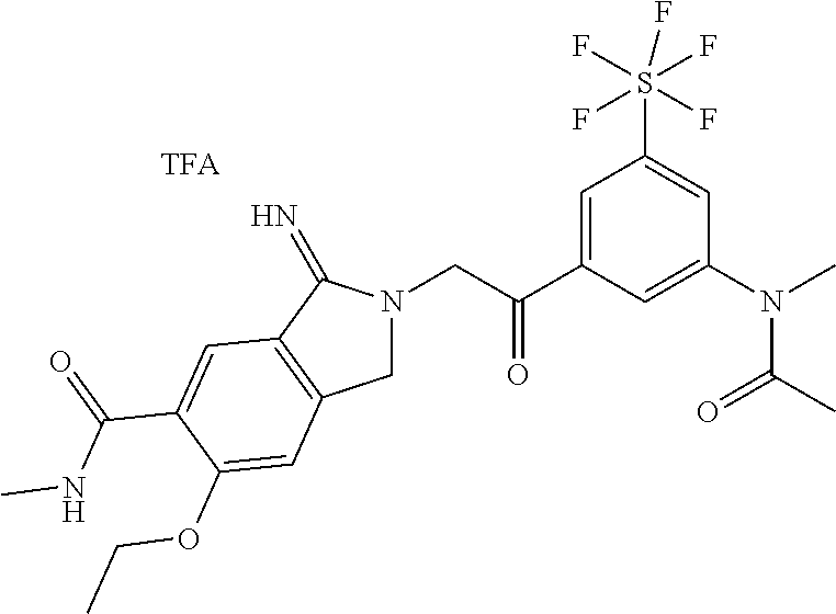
C1N(CC(C2=CC(S(F)(F)(F)(F)F)=CC(N(C)C(C)=O)=C2)=O)C(=N)C2=C1C=C(OCC)C(C(=O)NC)=C2
